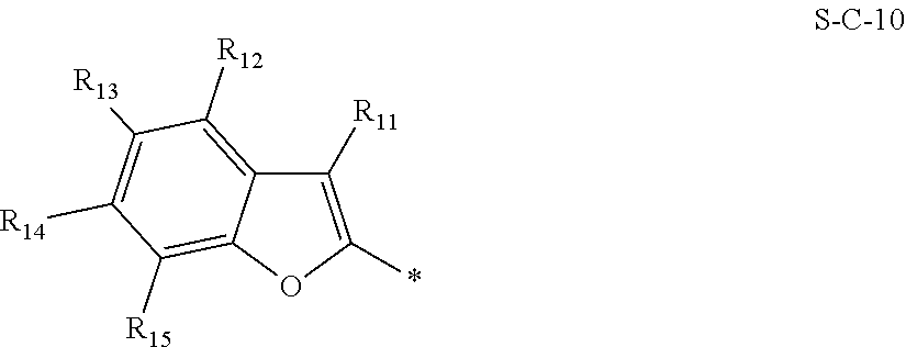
C12=C([R12])C([R13])=C([R14])C([R15])=C1OC(*)=C2[R11]
